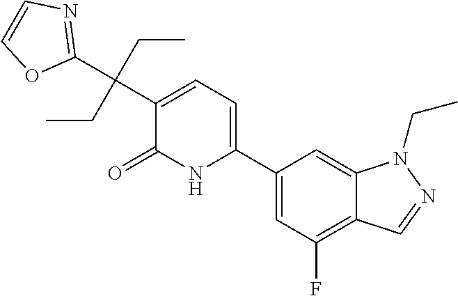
C1(C2=CC=C(C(C3=NC=CO3)(CC)CC)C(=O)N2)=CC(F)=C2C(=C1)N(CC)N=C2
